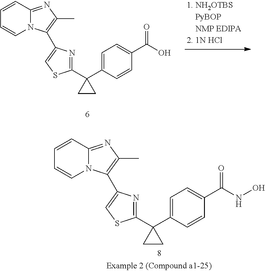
C1=CC2=NC(C)=C(C3=CSC(C4(C5=CC=C(C(=O)O)C=C5)CC4)=N3)N2C=C1.C1=CC2=NC(C)=C(C3=CSC(C4(C5=CC=C(C(=O)NO)C=C5)CC4)=N3)N2C=C1
